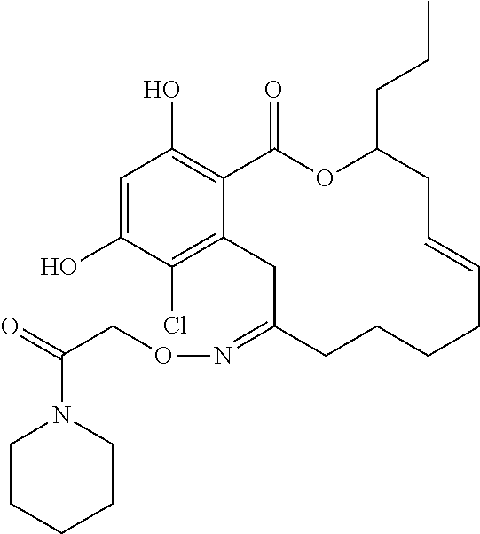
C1=C(O)C(Cl)=C2C(=C1O)C(=O)OC(CCC)CC=CCCCCC(=NOCC(=O)N1CCCCC1)C2
